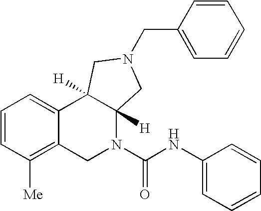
C1=CC([Me])=C2C(=C1)C1([H])C([H])(N(C(NC3=CC=CC=C3)=O)C2)CN(CC2=CC=CC=C2)C1
